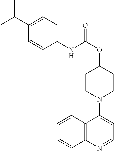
C1(C(C)C)=CC=C(NC(OC2CCN(C3=CC=NC4=C3C=CC=C4)CC2)=O)C=C1
